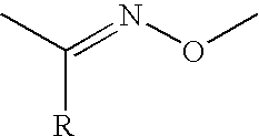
C(=NOC)(C)[R]
